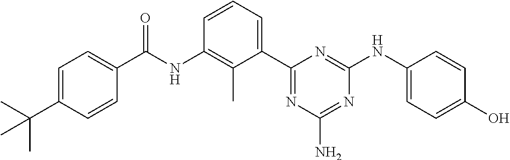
N(C1=C(C)C(C2=NC(N)=NC(NC3=CC=C(O)C=C3)=N2)=CC=C1)C(=O)C1=CC=C(C(C)(C)C)C=C1
